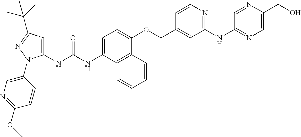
N(C(NC1=CC(C(C)(C)C)=NN1C1=CN=C(OC)C=C1)=O)C1=CC=C(OCC2=CC(NC3=NC=C(CO)N=C3)=NC=C2)C2=C1C=CC=C2
